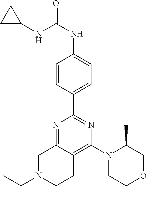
N1=C2C(=C(N3CCOCC3C)N=C1C1=CC=C(NC(=O)NC3CC3)C=C1)CCN(C(C)C)C2
